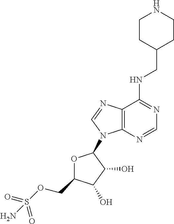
N(C1=NC=NC2=C1N=CN2C1OC(COS(=O)(=O)N)C(O)C1O)CC1CCNCC1
